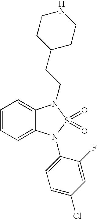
C1=CC=C2C(=C1)N(CCC1CCNCC1)S(=O)(=O)N2C1=CC=C(Cl)C=C1F
